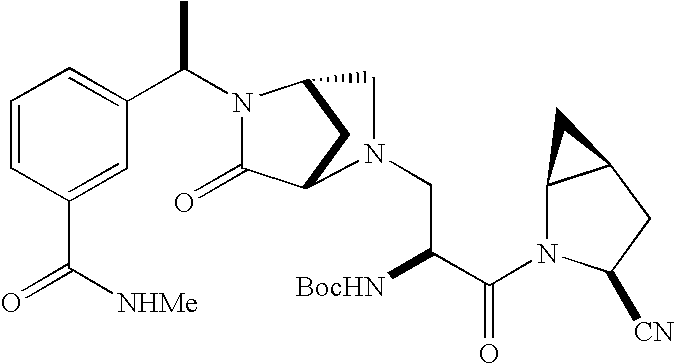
C1=CC(C([NHMe])=O)=CC(C(C)N2C(=O)C3CC2CN3CC([BocHN])C(=O)N2C3C(CC2[CN])C3)=C1
